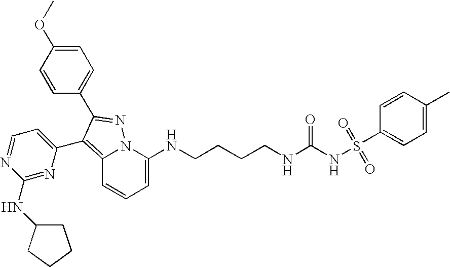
C1=C(NCCCCNC(NS(C2=CC=C(C)C=C2)(=O)=O)=O)N2C(=C(C3=CC=NC(NC4CCCC4)=N3)C(C3=CC=C(OC)C=C3)=N2)C=C1
